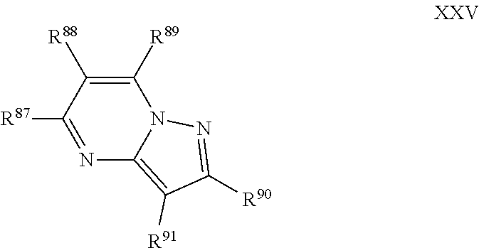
C1([R88])=C([R89])N2C(=C([R91])C([R90])=N2)N=C1[R87]
